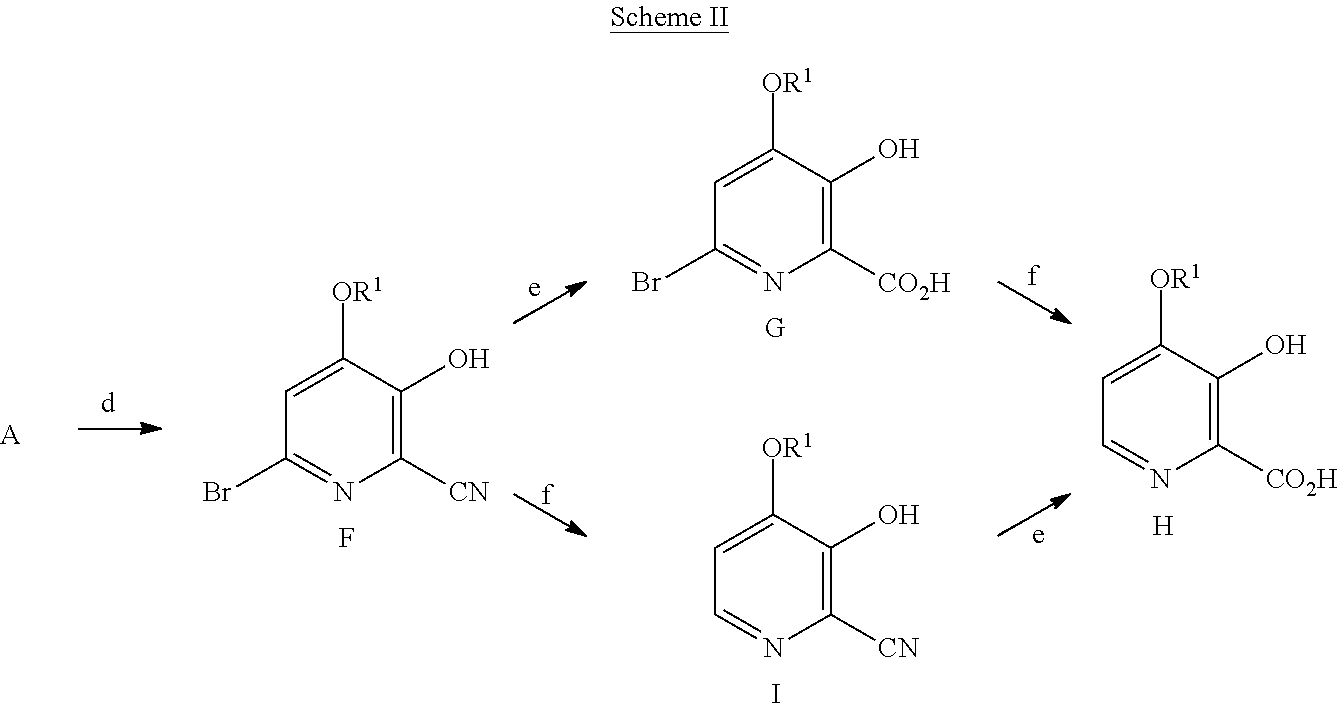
C1([CN])=C(O)C([OR1])=CC(Br)=N1.F.C1([CO2H])=C(O)C([OR1])=CC(Br)=N1.[G].C1([CN])=C(O)C([OR1])=CC=N1.I.C1([CO2H])=C(O)C([OR1])=CC=N1.[H].[A]
